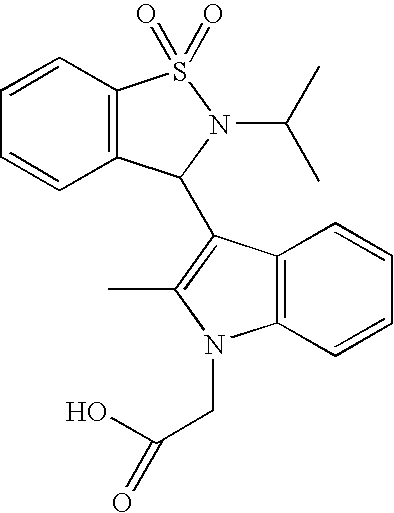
C12=C(C=CC=C1)N(CC(O)=O)C(C)=C2C1C2=C(C=CC=C2)S(=O)(=O)N1C(C)C
